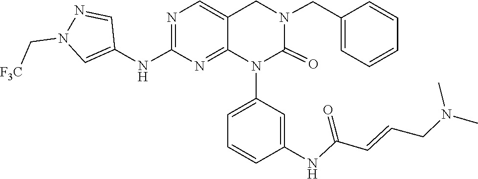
C(=CCN(C)C)C(NC1=CC(N2C(=O)N(CC3=CC=CC=C3)CC3=CN=C(NC4=CN(C[F3C])N=C4)N=C23)=CC=C1)=O
